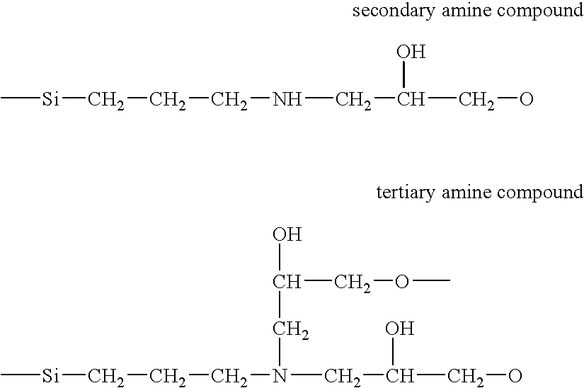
C[Si]CCCNCC(CO)O.C[Si]CCCN(CC(CO)O)CC(O)COC
